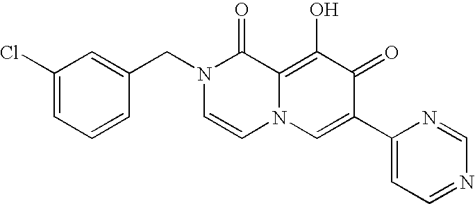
C1(Cl)=CC=CC(CN2C=CN3C(=C(O)C(=O)C(C4=CC=NC=N4)=C3)C2=O)=C1
